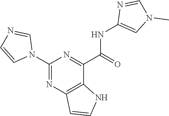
C1(NC(C2=NC(N3C=NC=C3)=NC3=C2NC=C3)=O)=CN(C)C=N1
